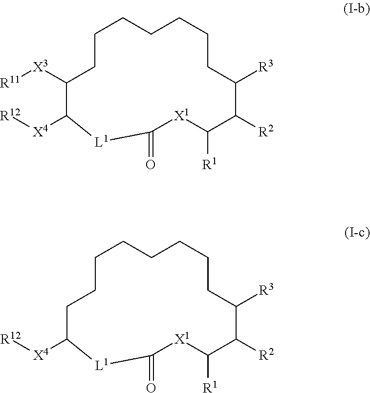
C1CCCCCC([R3])C([R2])C([R1])[X1]C(=O)[L1]C([X4][R12])C([X3][R11])C1.C1CCCCCC([R3])C([R2])C([R1])[X1]C(=O)[L1]C([X4][R12])CC1
